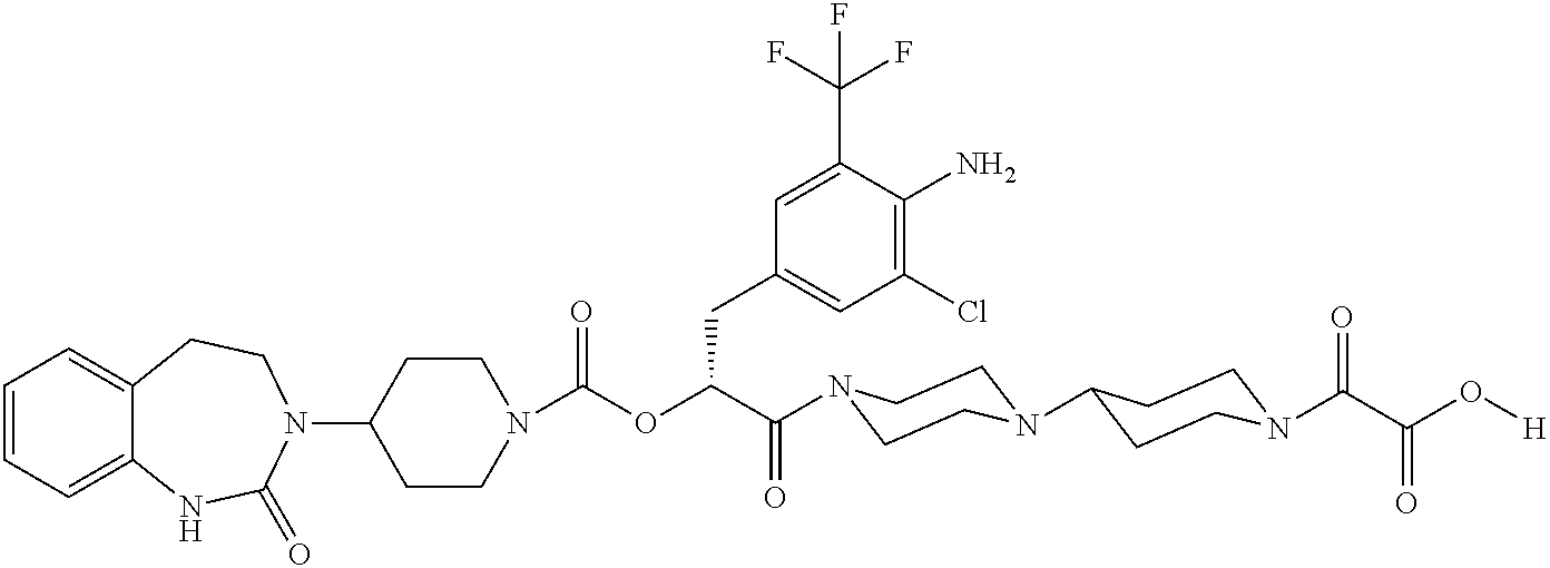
C1(N2CCC3=CC=CC=C3NC2=O)CCN(C(=O)OC(C(=O)N2CCN(C3CCN(C(C(O[H])=O)=O)CC3)CC2)CC2=CC(Cl)=C(N)C(C(F)(F)F)=C2)CC1
